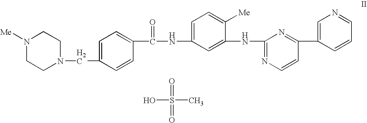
N1([Me])CCN(CC2=CC=C(C(NC3=CC=C([Me])C(NC4=NC=CC(C5=CN=CC=C5)=N4)=C3)=O)C=C2)CC1.O=S(=O)(C)O
